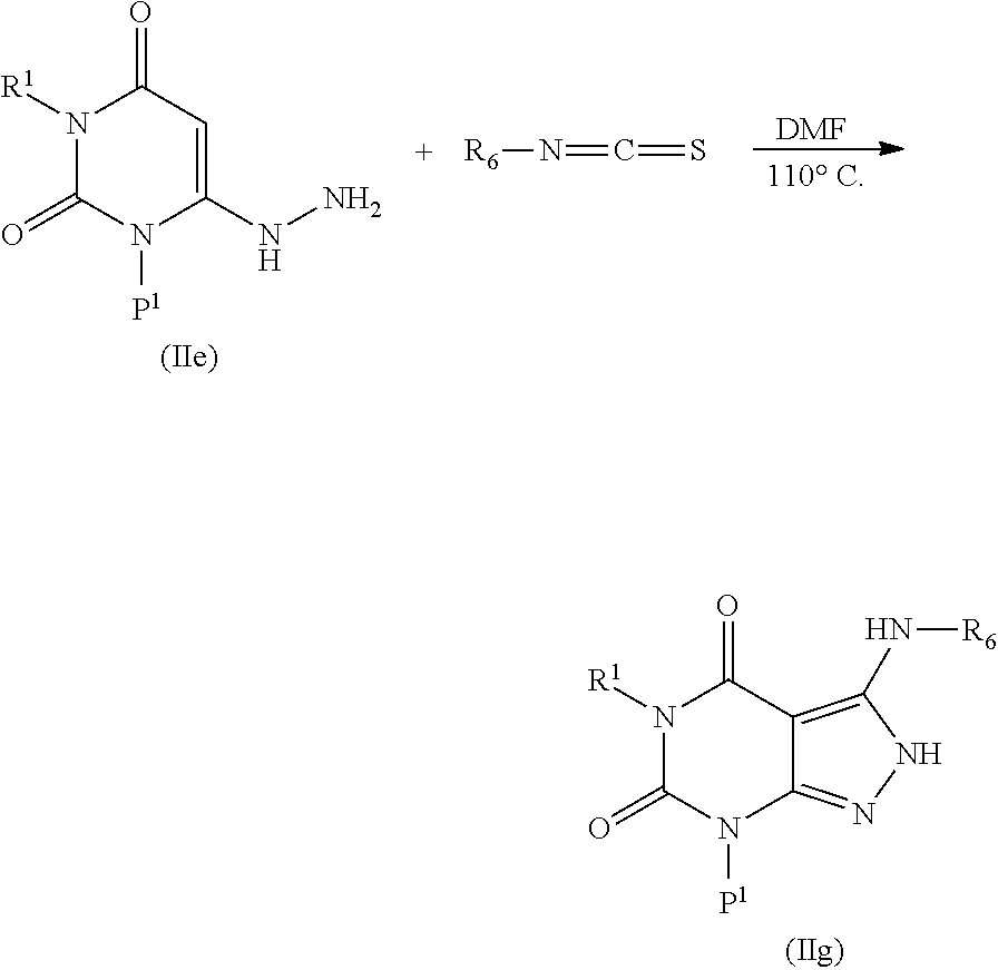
N1([R1])C(=O)N([P1])C(NN)=CC1=O.[R6]N=C=S.[DMF].N1([R1])C(=O)N([P1])C2=NNC(N[R6])=C2C1=O
